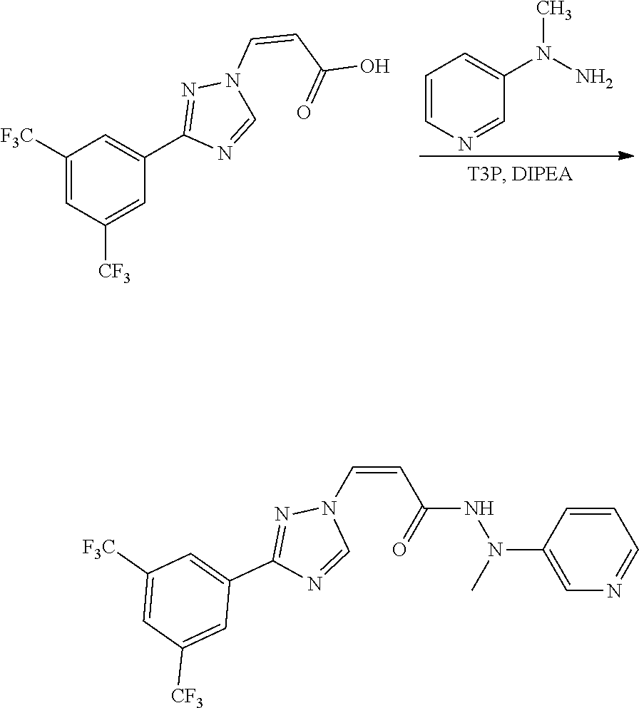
C1(C2=CC([F3C])=CC([CF3])=C2)=NN(C=CC(=O)O)C=N1.C1=CN=CC(N(N)C)=C1.C(C(NN(C1=CN=CC=C1)C)=O)=CN1N=C(C2=CC([F3C])=CC([CF3])=C2)N=C1
